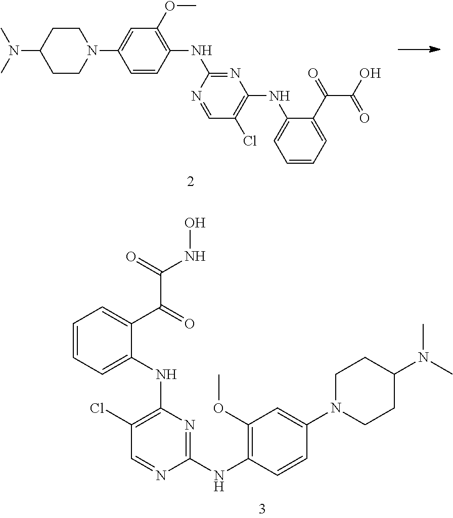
C1CN(C2=CC(OC)=C(NC3=NC(NC4=CC=CC=C4C(=O)C(=O)O)=C(Cl)C=N3)C=C2)CCC1N(C)C.C1=CC=C(NC2=C(Cl)C=NC(NC3=C(OC)C=C(N4CCC(N(C)C)CC4)C=C3)=N2)C(C(=O)C(=O)NO)=C1
